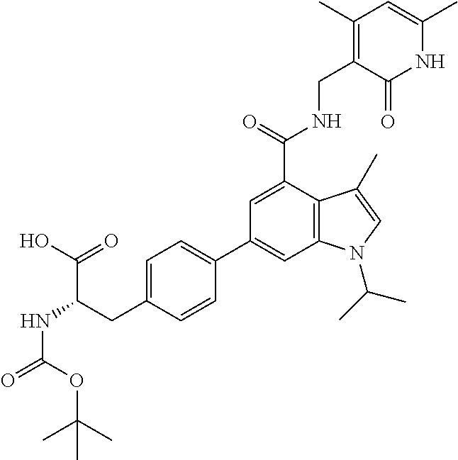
C1=C(CC(C(=O)O)NC(OC(C)(C)C)=O)C=CC(C2=CC3=C(C(C(NCC4=C(C)C=C(C)NC4=O)=O)=C2)C(C)=CN3C(C)C)=C1
